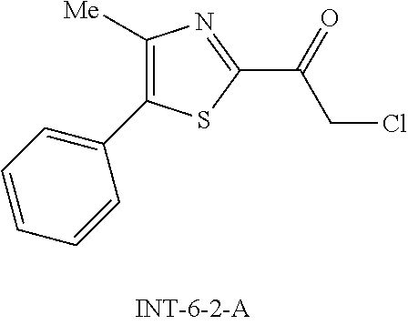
C1([Me])=C(C2=CC=CC=C2)SC(C(CCl)=O)=N1
